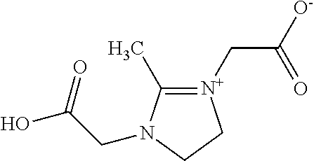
[N+]1(CC([O-])=O)=C(C)N(CC(O)=O)CC1
